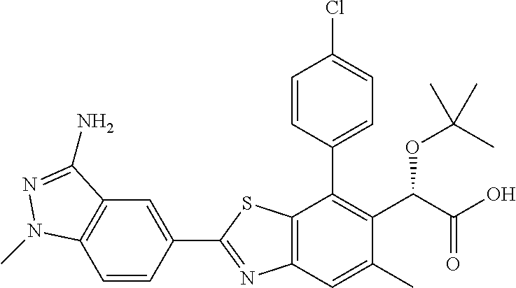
C1(C2=NC3=C(S2)C(C2=CC=C(Cl)C=C2)=C(C(C(O)=O)OC(C)(C)C)C(C)=C3)=CC2=C(C=C1)N(C)N=C2N
